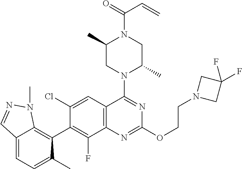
C12=CC=C(C)C(C3=C(F)C4=C(C=C3Cl)C(N3C(C)CN(C(=O)C=C)C(C)C3)=NC(OCCN3CC(F)(F)C3)=N4)=C1N(C)N=C2
